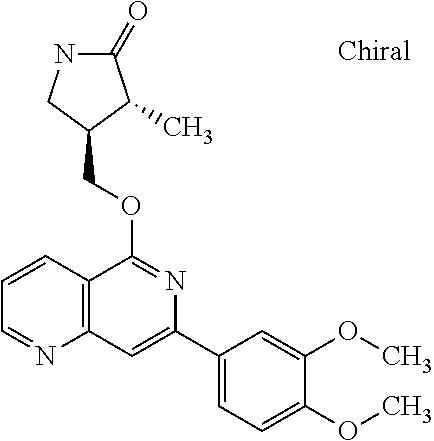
C1(OCC2CNC(=O)C2C)=NC(C2=CC=C(OC)C(OC)=C2)=CC2=C1C=CC=N2
